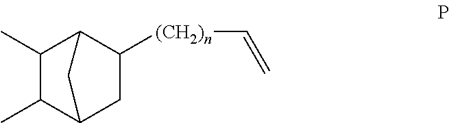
C1(C)C(C)C2CC([(CH2)n]C=C)C1C2
